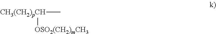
C[CH3(CH2)pCH][OSO2(CH2)mCH3]
